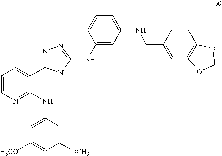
C1(C2=NN=C(NC3=CC(NCC4=CC5=C(C=C4)OCO5)=CC=C3)N2)=CC=CN=C1NC1=CC([H3CO])=CC([OCH3])=C1
